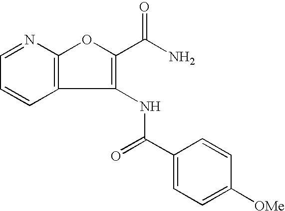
C1=NC2=C(C=C1)C(NC(C1=CC=C([OMe])C=C1)=O)=C(C(=O)N)O2
